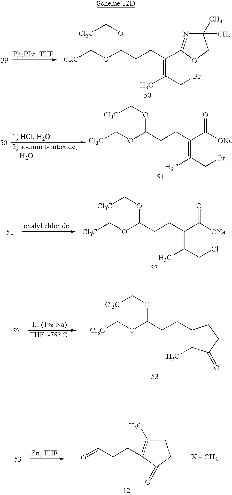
O=CCCC1=C(C)CCC1=O.[Cl3C]COC(CCC(=C(CBr)C)C1=NC(C)(C)CO1)OC[Cl3C].[Cl3C]COC(CCC(=C(CBr)C)C([ONa])=O)OC[Cl3C].[Cl3C]COC(CCC(=C(CCl)C)C([ONa])=O)OC[Cl3C].[Cl3C]COC(CCC1=C(C)C(=O)CC1)OC[Cl3C]
